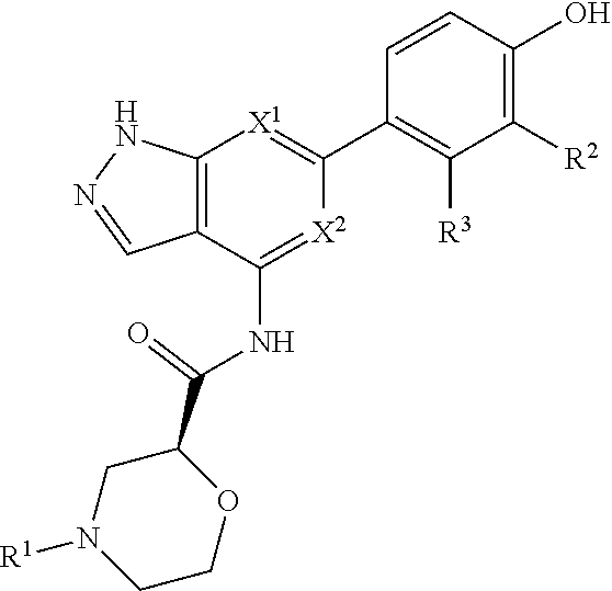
C1([R2])=C(O)C=CC(C2=[X1]C3=C(C(NC(C4CN([R1])CCO4)=O)=[X2]2)C=NN3)=C1[R3]
